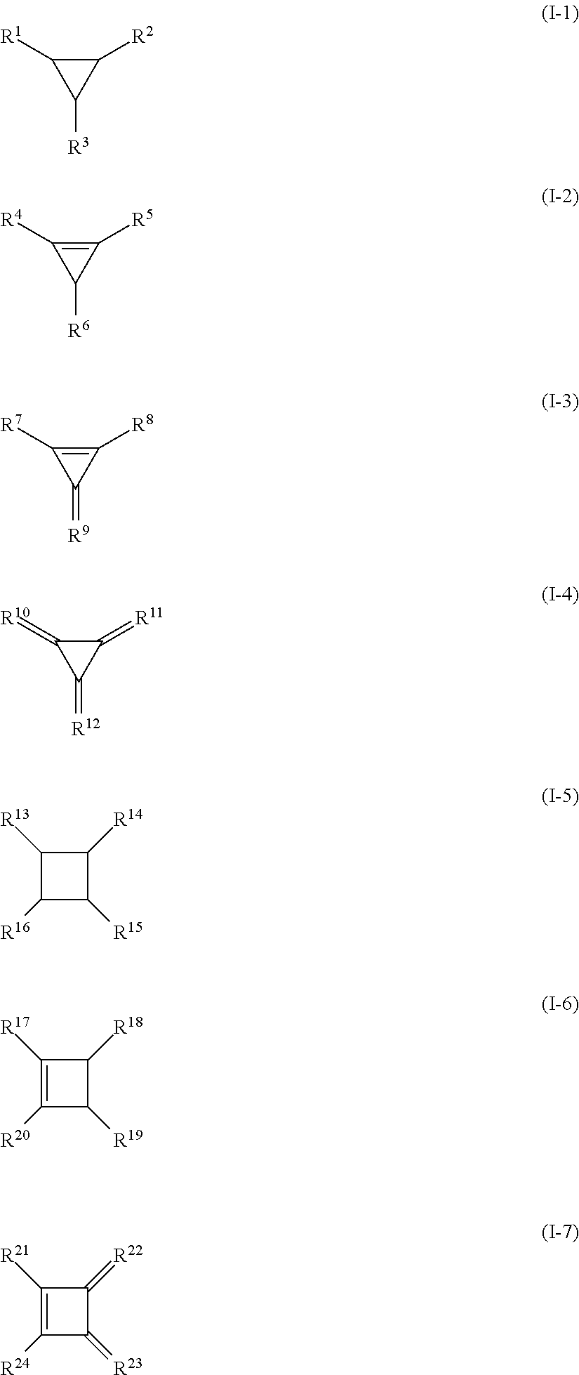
C1([R2])C([R1])C1[R3].C1([R5])=C([R4])C1[R6].C1([R8])=C([R7])C1=[R9].C1(=[R11])C(=[R10])C1=[R12].C1([R13])C([R16])C([R15])C1[R14].C1([R17])=C([R20])C([R19])C1[R18].C1([R21])=C([R24])C(=[R23])C1=[R22]
